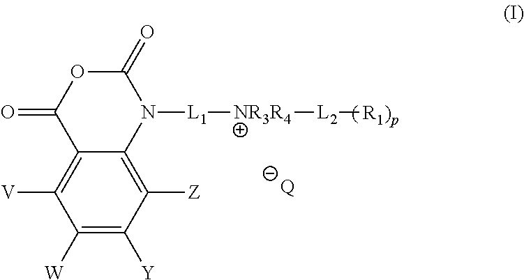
C1([W])=C([Y])C([Z])=C2C(=C1[V])C(=O)OC(=O)N2[L1][NR3R4][L2][R1)p].[Q]
